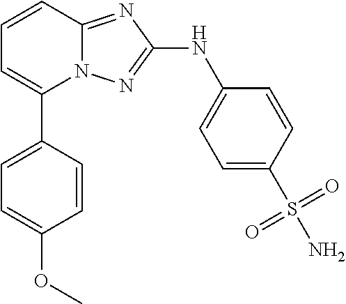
N12C(=NC(NC3=CC=C(S(N)(=O)=O)C=C3)=N1)C=CC=C2C1=CC=C(OC)C=C1
